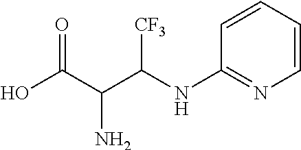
OC(C(C(NC1=NC=CC=C1)[CF3])N)=O
